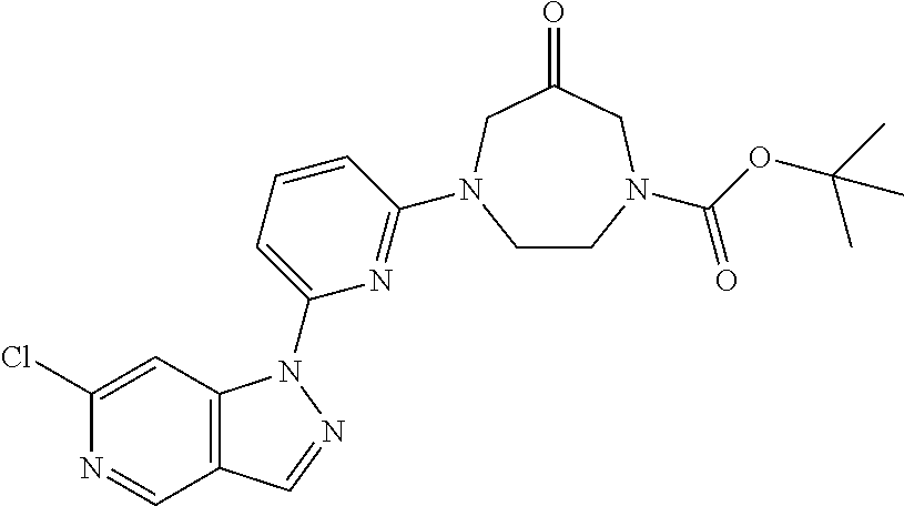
N1=CC2=C(C=C1Cl)N(C1=CC=CC(N3CCN(C(OC(C)(C)C)=O)CC(=O)C3)=N1)N=C2
